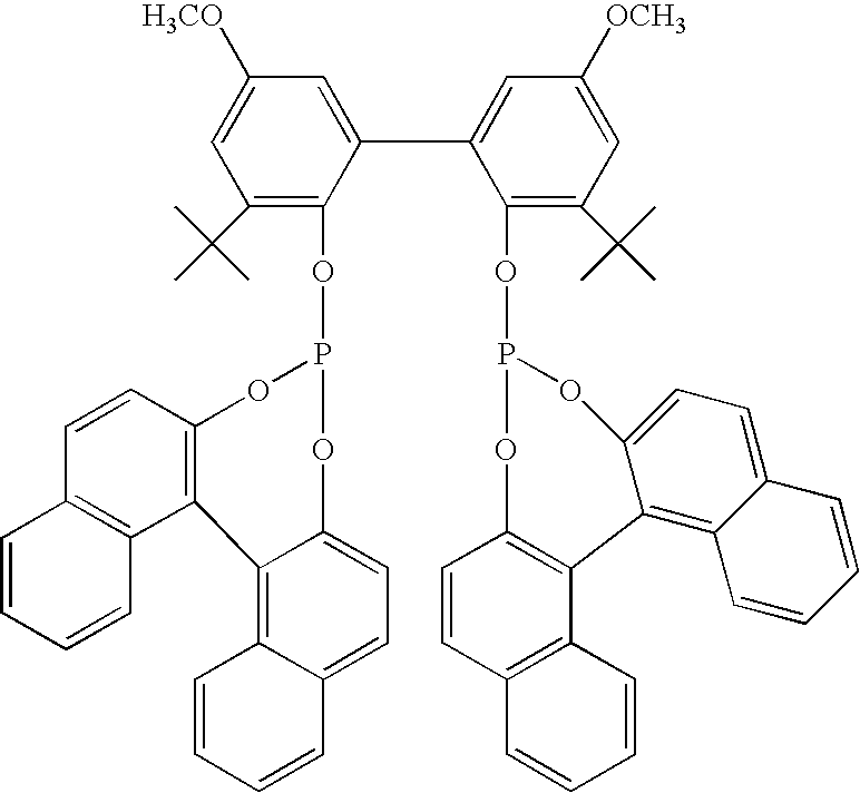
C1([H3CO])=CC(C(C)(C)C)=C(OP2OC3=CC=C4C(=C3C3=C(O2)C=CC2=C3C=CC=C2)C=CC=C4)C(C2=CC([OCH3])=CC(C(C)(C)C)=C2OP2OC3=C(C4=C(C=C3)C=CC=C4)C3=C4C(=CC=C3O2)C=CC=C4)=C1
